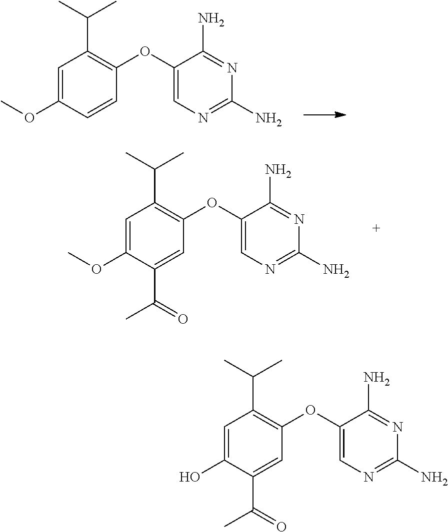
O(C1=C(C(C)C)C=C(OC)C=C1)C1=CN=C(N)N=C1N.O(C1=C(C(C)C)C=C(OC)C(C(=O)C)=C1)C1=CN=C(N)N=C1N.O(C1=C(C(C)C)C=C(O)C(C(=O)C)=C1)C1=CN=C(N)N=C1N
